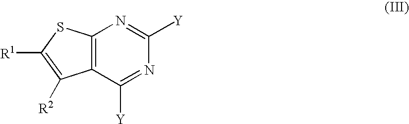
C12=C(C([Y])=NC([Y])=N1)C([R2])=C([R1])S2
